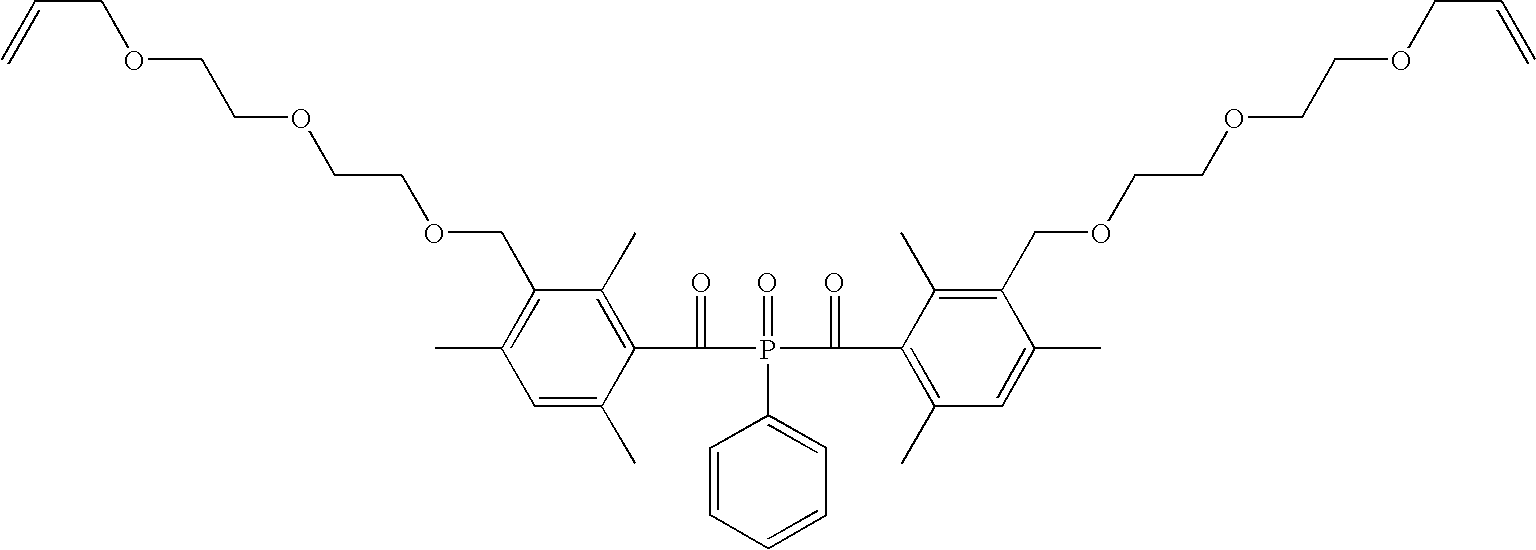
C=CCOCCOCCOCC1=C(C)C=C(C)C(C(=O)P(=O)(C(=O)C2=C(C)C=C(C)C(COCCOCCOCC=C)=C2C)C2=CC=CC=C2)=C1C
